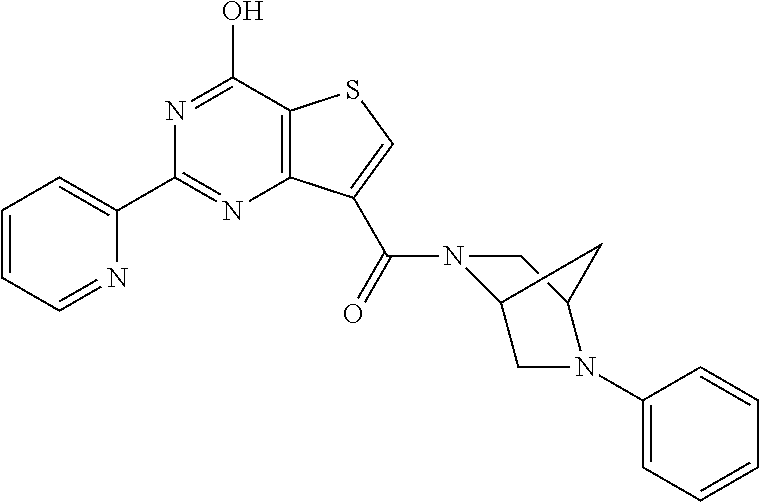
C1(C2=NC3=C(C(O)=N2)SC=C3C(N2C3CN(C4=CC=CC=C4)C(C2)C3)=O)=CC=CC=N1
